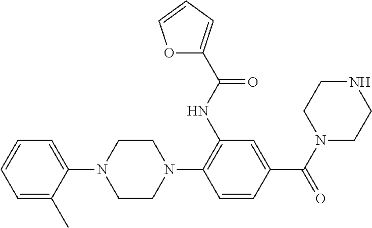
C1=C(C)C(N2CCN(C3=C(NC(=O)C4=CC=CO4)C=C(C(=O)N4CCNCC4)C=C3)CC2)=CC=C1
